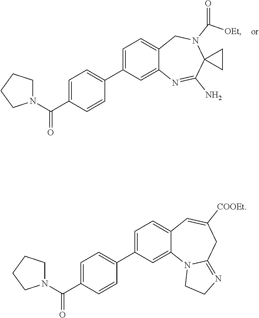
C1=C(C(N2CCCC2)=O)C=CC(C2=CC=C3C(=C2)N=C(N)C2(N(C(=O)[OEt])C3)CC2)=C1.C1=C(C(N2CCCC2)=O)C=CC(C2=CC=C3C(=C2)N2C(=NCC2)CC([COOEt])=C3)=C1
